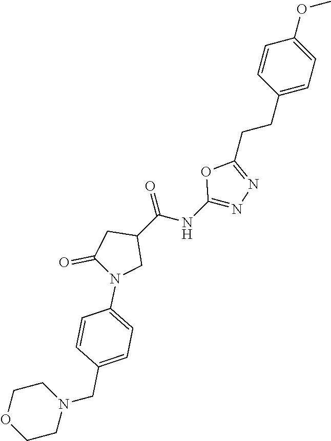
C1=CC(CCC2=NN=C(NC(C3CC(=O)N(C4=CC=C(CN5CCOCC5)C=C4)C3)=O)O2)=CC=C1OC
